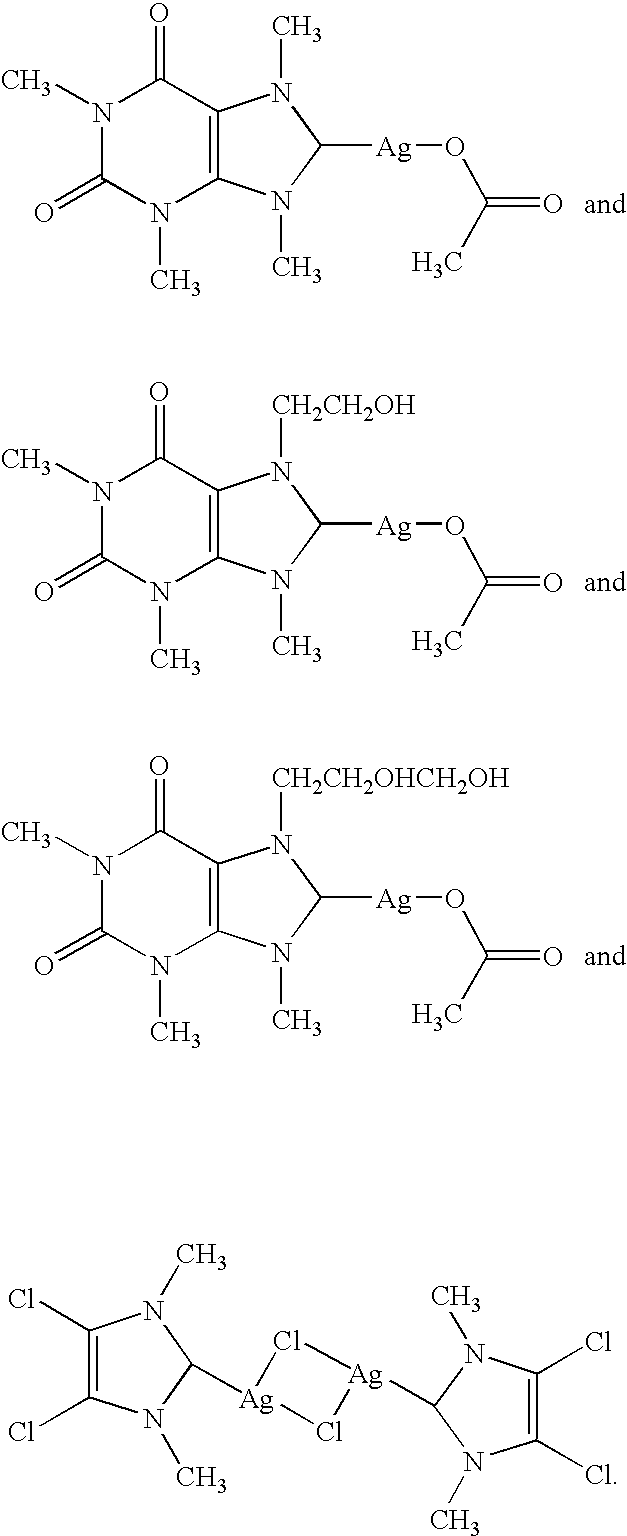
N1(C)C(=O)N(C)C2=C(C1=O)N(C)C([Ag]OC(C)=O)N2C.N1(C)C(=O)N(C)C2=C(C1=O)N([CH2CH2OH])C([Ag]OC(C)=O)N2C.N1(C)C(=O)N(C)C2=C(C1=O)N([CH2CH2OHCH2OH])C([Ag]OC(C)=O)N2C.C1(Cl)=C(Cl)N(C)C([Ag]2Cl[Ag](C3N(C)C(Cl)=C(Cl)N3C)Cl2)N1C
